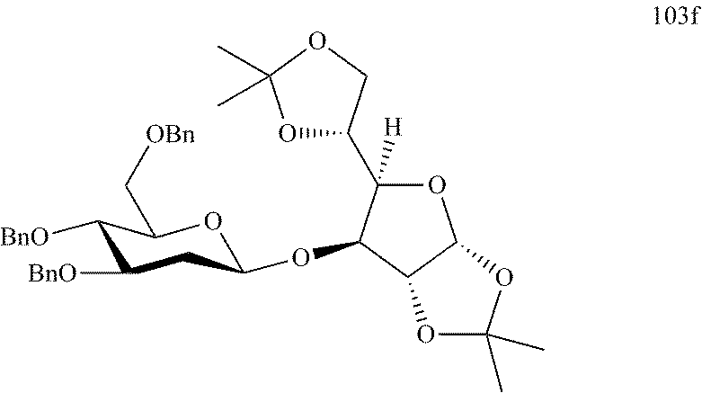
C1([BnO])C([BnO])C(C[OBn])OC(OC2C(C3OC(C)(C)OC3)([H])OC3C2OC(C)(C)O3)C1
